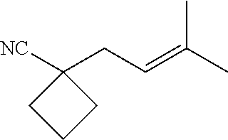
[NC]C1(CC=C(C)C)CCC1
